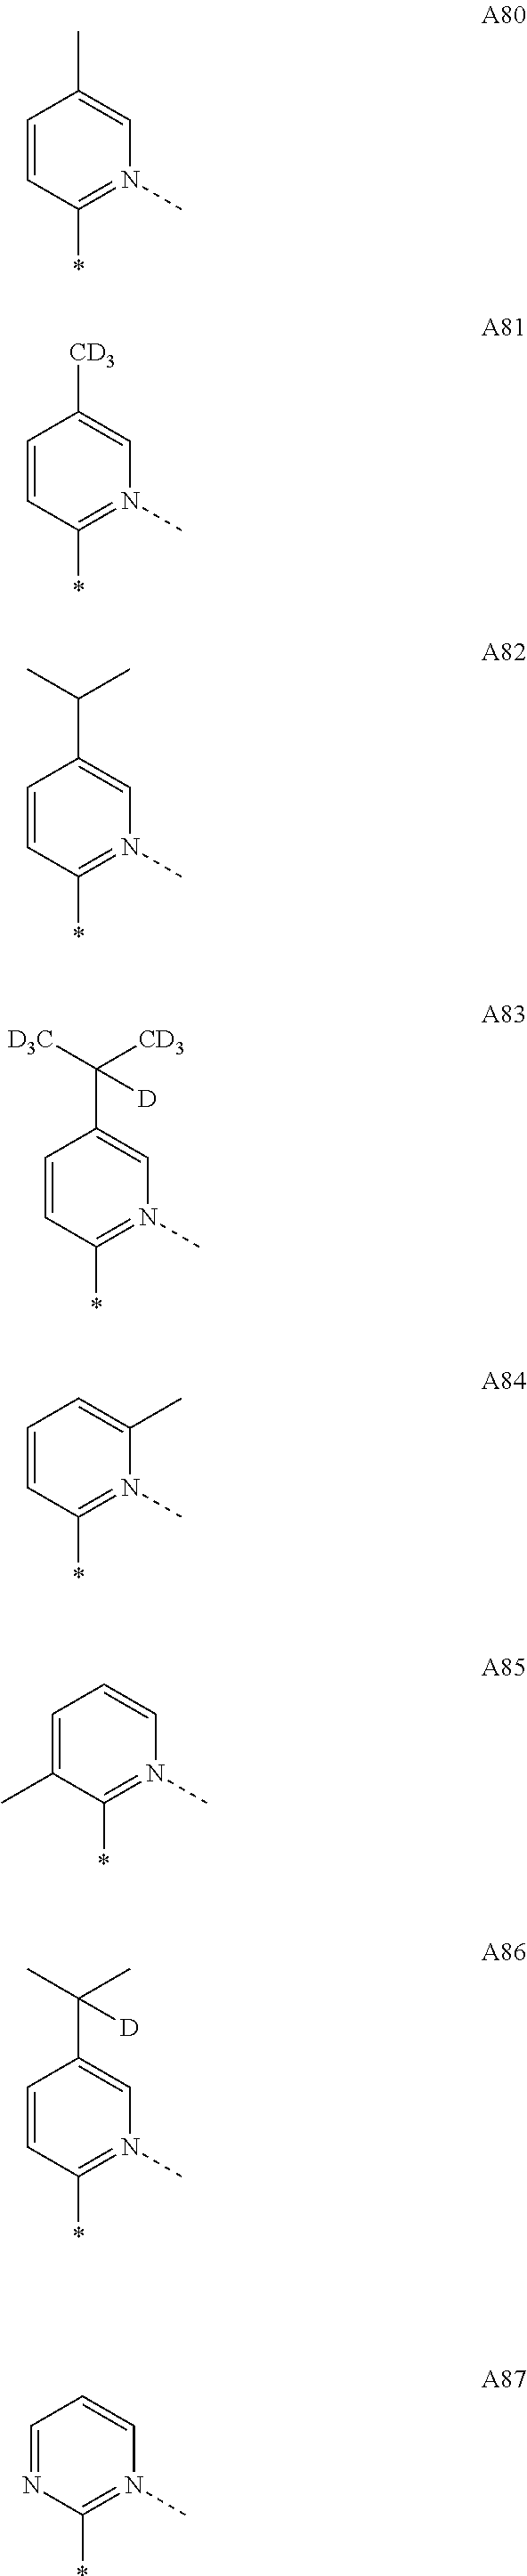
C1=CC(*)=N(C)C=C1C.C1=CC(*)=N(C)C=C1[CD3].C1=CC(*)=N(C)C=C1C(C)C.C1=CC(*)=N(C)C=C1C([D3C])([D])[CD3].C1=CC(*)=N(C)C(C)=C1.C1=C(C)C(*)=N(C)C=C1.C1=CC(*)=N(C)C=C1C(C)(C)[D].C1=NC(*)=N(C)C=C1
